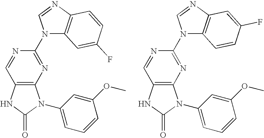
N1=CC2=C(N=C1N1C3=C(N=C1)C=CC(F)=C3)N(C1=CC=CC(OC)=C1)C(=O)N2.N1=CC2=C(N=C1N1C3=C(N=C1)C=C(F)C=C3)N(C1=CC=CC(OC)=C1)C(=O)N2
